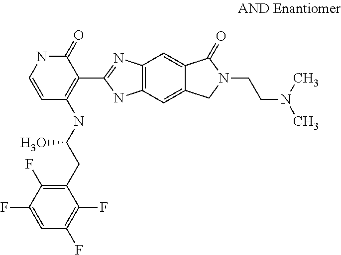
C1=CNC(=O)C(C2=NC3=C(N2)C=C2C(=C3)C(=O)N(CCN(C)C)C2)=C1NC(CC1=C(F)C(F)=CC(F)=C1F)O
